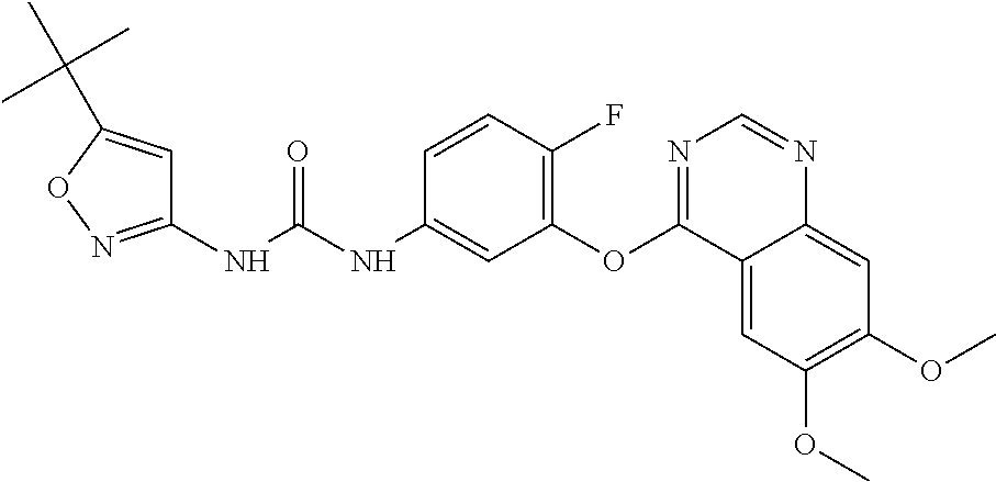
C1(NC(NC2=CC(OC3=NC=NC4=CC(OC)=C(OC)C=C34)=C(F)C=C2)=O)=NOC(C(C)(C)C)=C1
